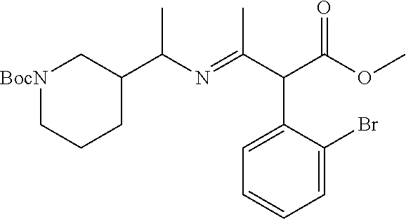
[BocN]1CCCC(C(N=C(C(C(OC)=O)C2=CC=CC=C2Br)C)C)C1
